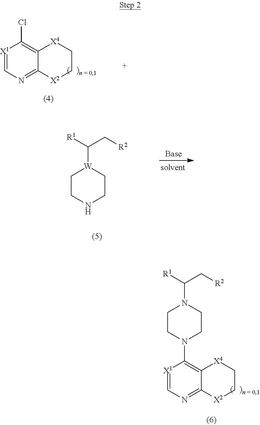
[X1]1=CN=C2C(=C1Cl)[X4]CC[X2]2.N1(C2=C3C(=NC=[X1]2)[X2]CC[X4]3)CCN(C([R1])C[R2])CC1.[W]1(C([R1])C[R2])CCNCC1
